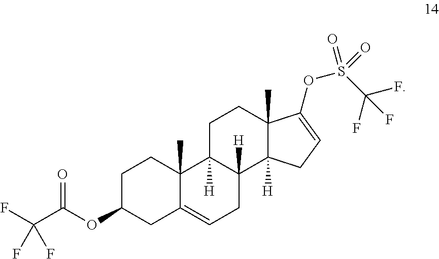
C1C2([H])C([H])(C3([H])C(C)(C1)C(OS(C(F)(F)F)(=O)=O)=CC3)CC=C1C2(C)CCC(OC(C(F)(F)F)=O)C1
